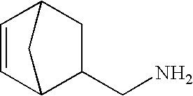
C1C2CC(C1CN)C=C2
